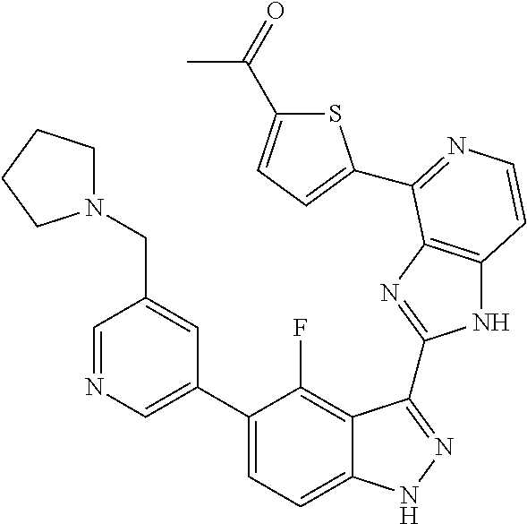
C1=C(C2=CC=C3C(=C2F)C(C2=NC4=C(N2)C=CN=C4C2=CC=C(C(C)=O)S2)=NN3)C=C(CN2CCCC2)C=N1
